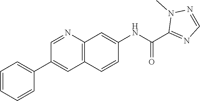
C1(C(NC2=CC3=C(C=C2)C=C(C2=CC=CC=C2)C=N3)=O)=NC=NN1C
